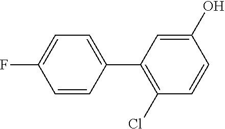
C1(O)=CC(C2=CC=C(F)C=C2)=C(Cl)C=C1
